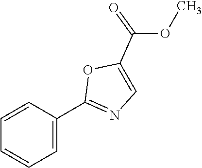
C1=CC=C(C2=NC=C(C(=O)OC)O2)C=C1
